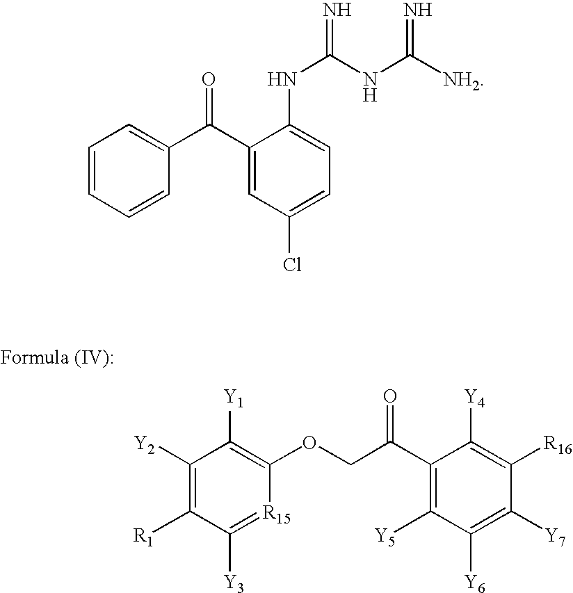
C1([Y2])=C([R1])C([Y3])=[R15]C(OCC(C2=C([Y5])C([Y6])=C([Y7])C([R16])=C2[Y4])=O)=C1[Y1].C1=CC=CC(C(C2=CC(Cl)=CC=C2NC(NC([NH2])=N)=N)=O)=C1
